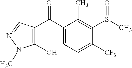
C1(C(C2=C(O)N(C)N=C2)=O)=CC=C([CF3])C(S(C)=O)=C1C
